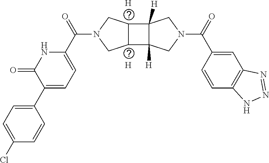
[H].[H].N1C(C(N2CC3C(C4([H])C3([H])CN(C(C3=CC5=C(C=C3)NN=N5)=O)C4)C2)=O)=CC=C(C2=CC=C(Cl)C=C2)C1=O
